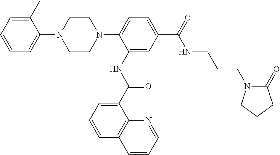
C1=C(C)C(N2CCN(C3=CC=C(C(NCCCN4C(=O)CCC4)=O)C=C3NC(=O)C3=CC=CC4=C3N=CC=C4)CC2)=CC=C1
